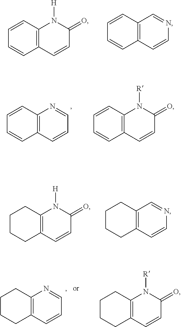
C1=CC2=C(C=C1)N([H])C(=O)C=C2.C1=CC2=C(C=C1)C=NC=C2.C1=CC2=C(C=C1)N=CC=C2.C1=CC2=C(C=C1)N([R])C(=O)C=C2.C1CC2=C(CC1)N([H])C(=O)C=C2.C1CC2=C(CC1)C=NC=C2.C1CC2=C(CC1)N=CC=C2.C1CC2=C(CC1)N([R])C(=O)C=C2
